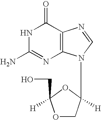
N1C(N)=NC2=C(C1=O)N=CN2C1([H])COC(CO)([H])O1
